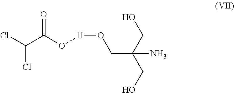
O=C(O[H]OCC(N)(CO)CO)C(Cl)Cl
